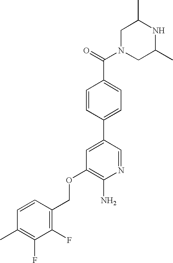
C1N(C(=O)C2=CC=C(C3=CC(OCC4=C(F)C(F)=C(C)C=C4)=C(N)N=C3)C=C2)CC(C)NC1C
